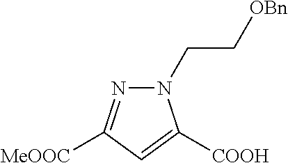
N1(CC[OBn])N=C([MeOOC])C=C1[COOH]
